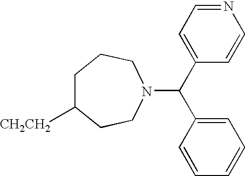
C1C([CH2CH2])CCN(C(C2=CC=NC=C2)C2=CC=CC=C2)CC1
